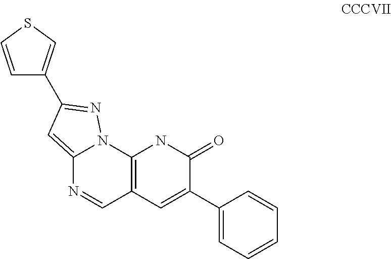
C12=CC(C3=CSC=C3)=NN1C1=C(C=N2)C=C(C2=CC=CC=C2)C(=O)N1
